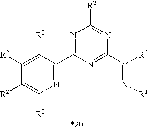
N1=C(C2=NC([R2])=C([R2])C([R2])=C2[R2])N=C(C([R2])=N[R1])N=C1[R2]
